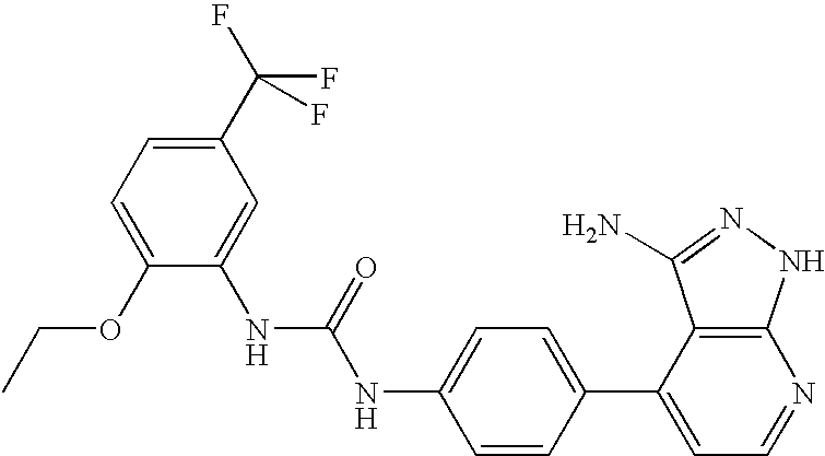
N(C(NC1=CC=C(C2=CC=NC3=C2C(N)=NN3)C=C1)=O)C1=CC(C(F)(F)F)=CC=C1OCC
